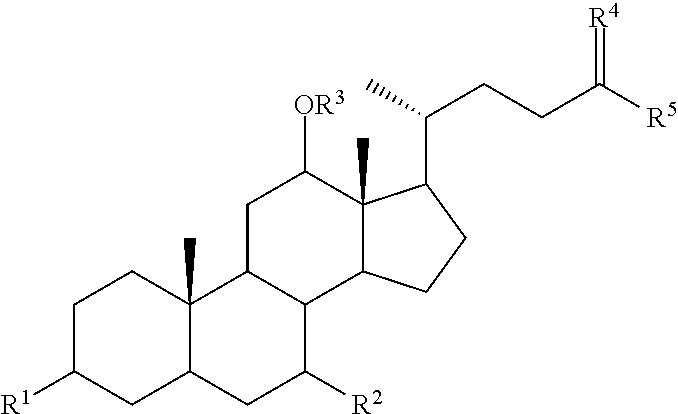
C1C([R1])CC2C(C)(C1)C1C(C([R2])C2)C2C(C)(C([OR3])C1)C(C(C)CCC([R5])=[R4])CC2
